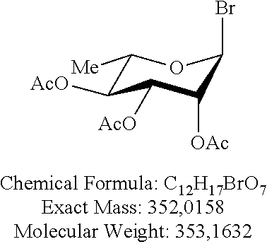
C1([Me])C([AcO])C([AcO])C([OAc])C(Br)O1
